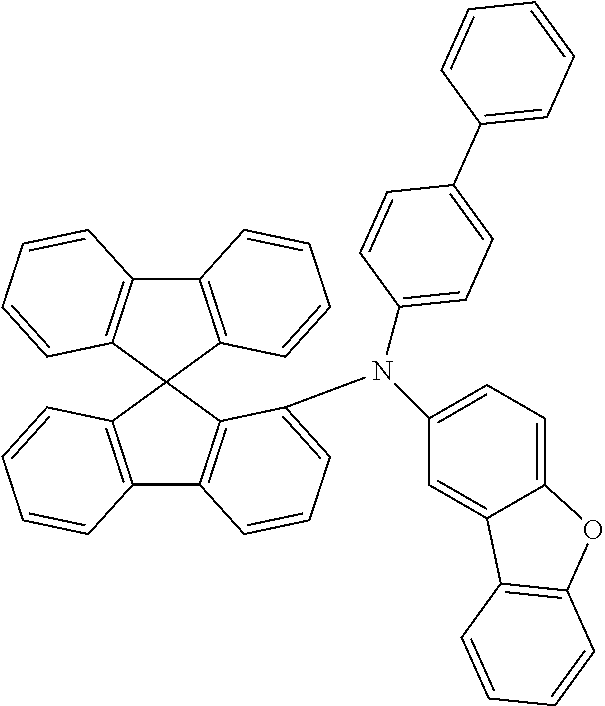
C12=C(C3(C4=C1C=CC=C4N(C1=CC=C4C(=C1)C1=C(O4)C=CC=C1)C1=CC=C(C4=CC=CC=C4)C=C1)C1=C(C4=C3C=CC=C4)C=CC=C1)C=CC=C2
